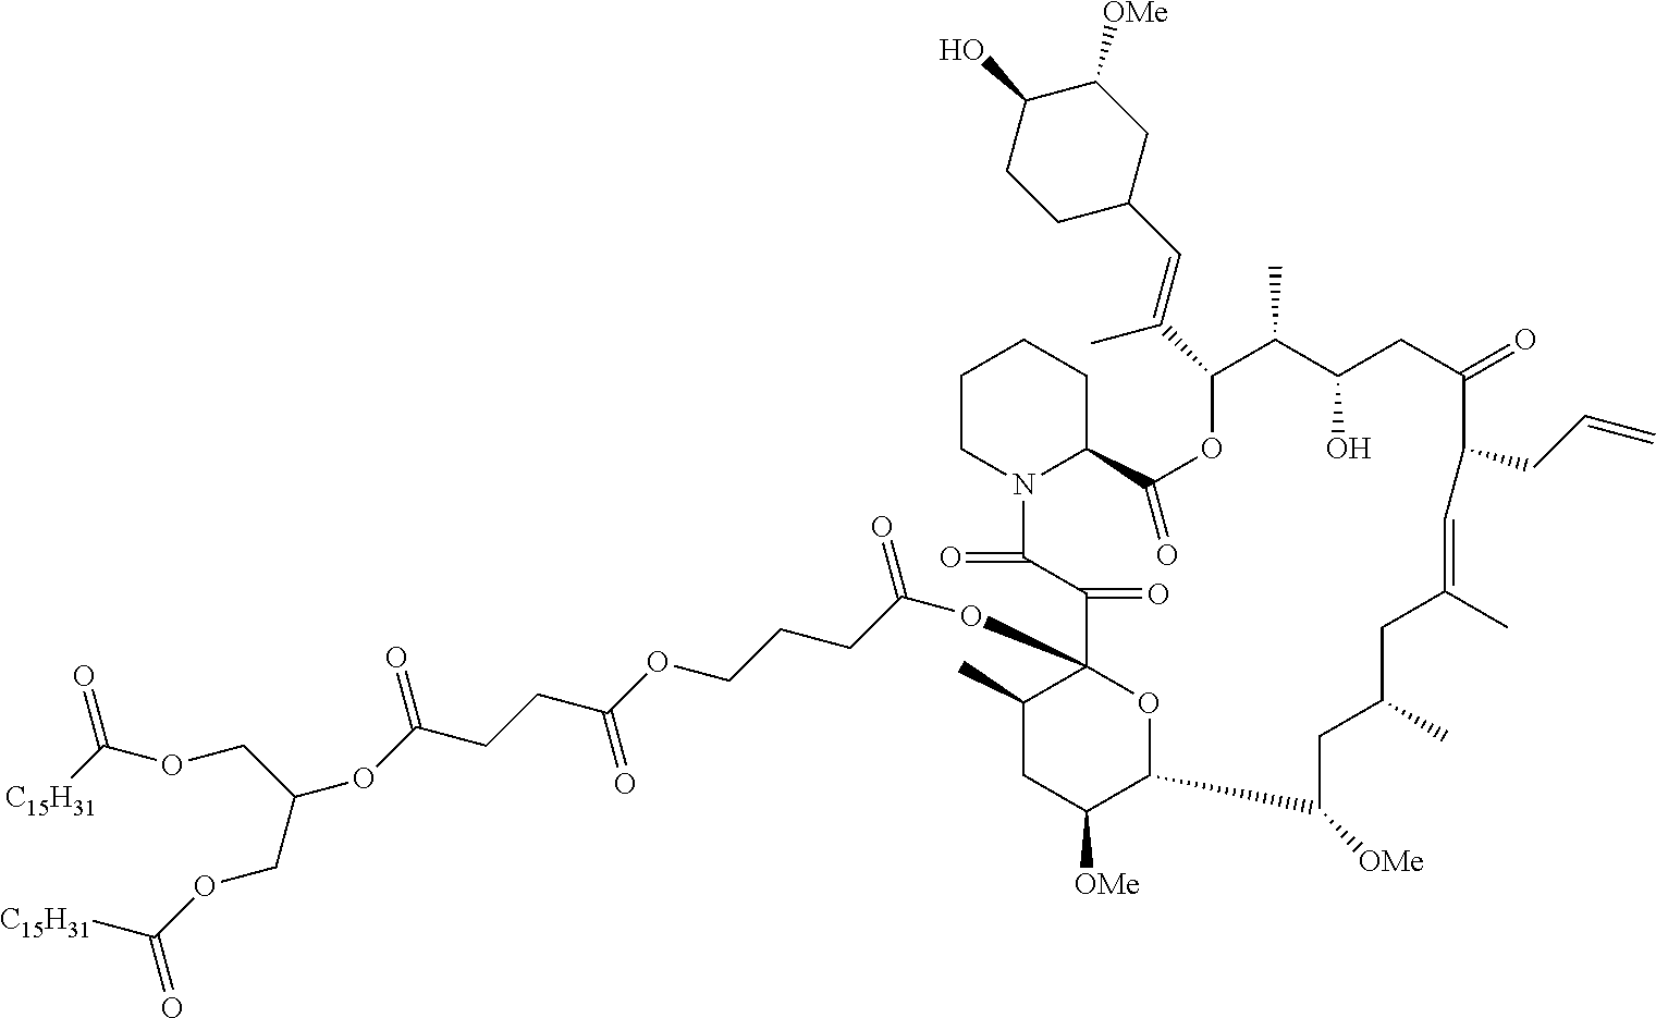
C1CN2C(CC1)C(=O)OC(C(=CC1CCC(O)C([OMe])C1)C)C(C)C(O)CC(=O)C(CC=C)C=C(C)CC(C)CC([OMe])C1C([OMe])CC(C)C(OC(CCCOC(CCC(OC(COC([C15H31])=O)COC([C15H31])=O)=O)=O)=O)(C(=O)C2=O)O1
